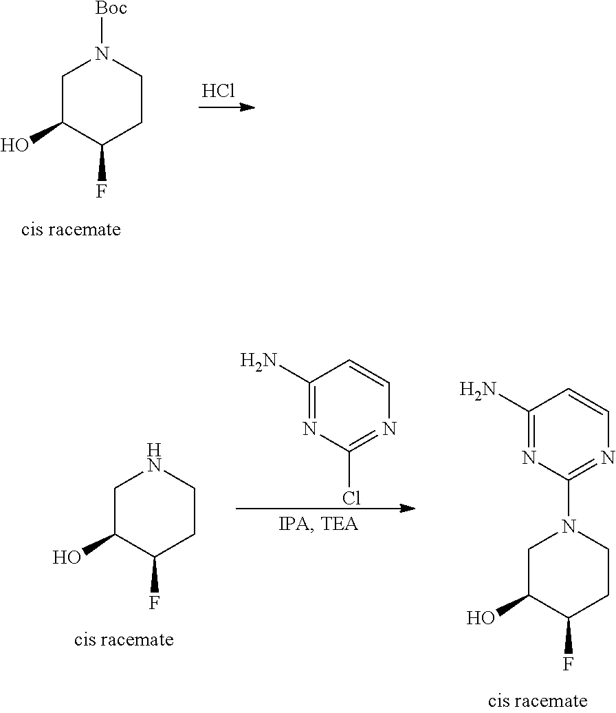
C1C(O)C(F)CCN1[Boc].Cl.C1(N)=NC(Cl)=NC=C1.C1C(O)C(F)CCN1.C1C(O)C(F)CCN1C1=NC=CC(N)=N1
